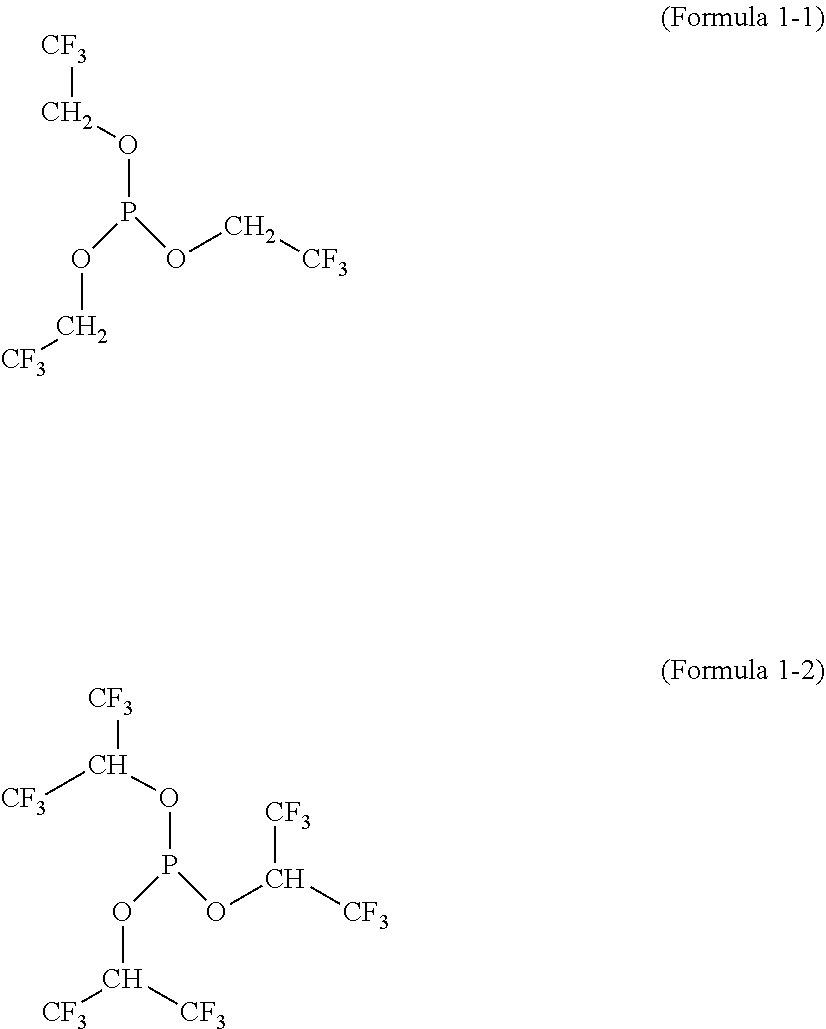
[CF3]COP(OC[CF3])OC[CF3].[CF3]C(OP(OC([CF3])[CF3])OC([CF3])[CF3])[CF3]
